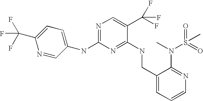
C1(CNC2=NC(NC3=CC=C(C(F)(F)F)N=C3)=NC=C2C(F)(F)F)=CC=CN=C1N(C)S(=O)(=O)C
